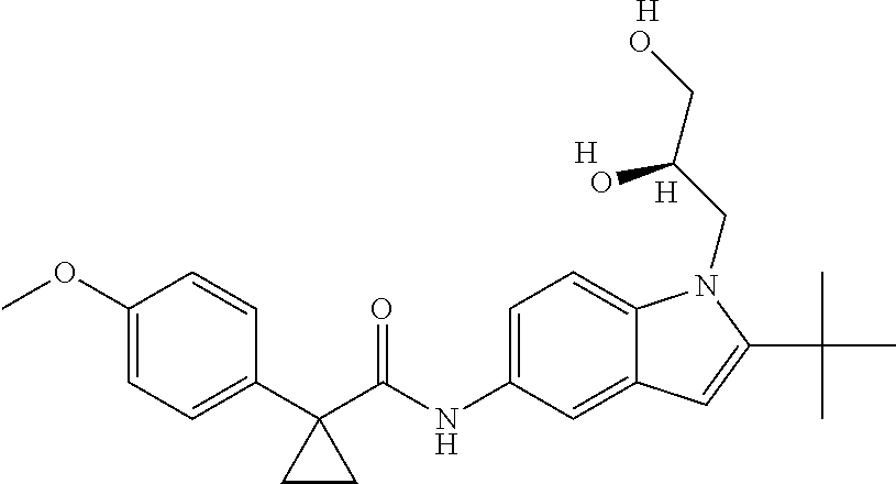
[H].[H].[H].C1(OC)=CC=C(C2(C(NC3=CC=C4C(=C3)C=C(C(C)(C)C)N4CC(CO)O)=O)CC2)C=C1
